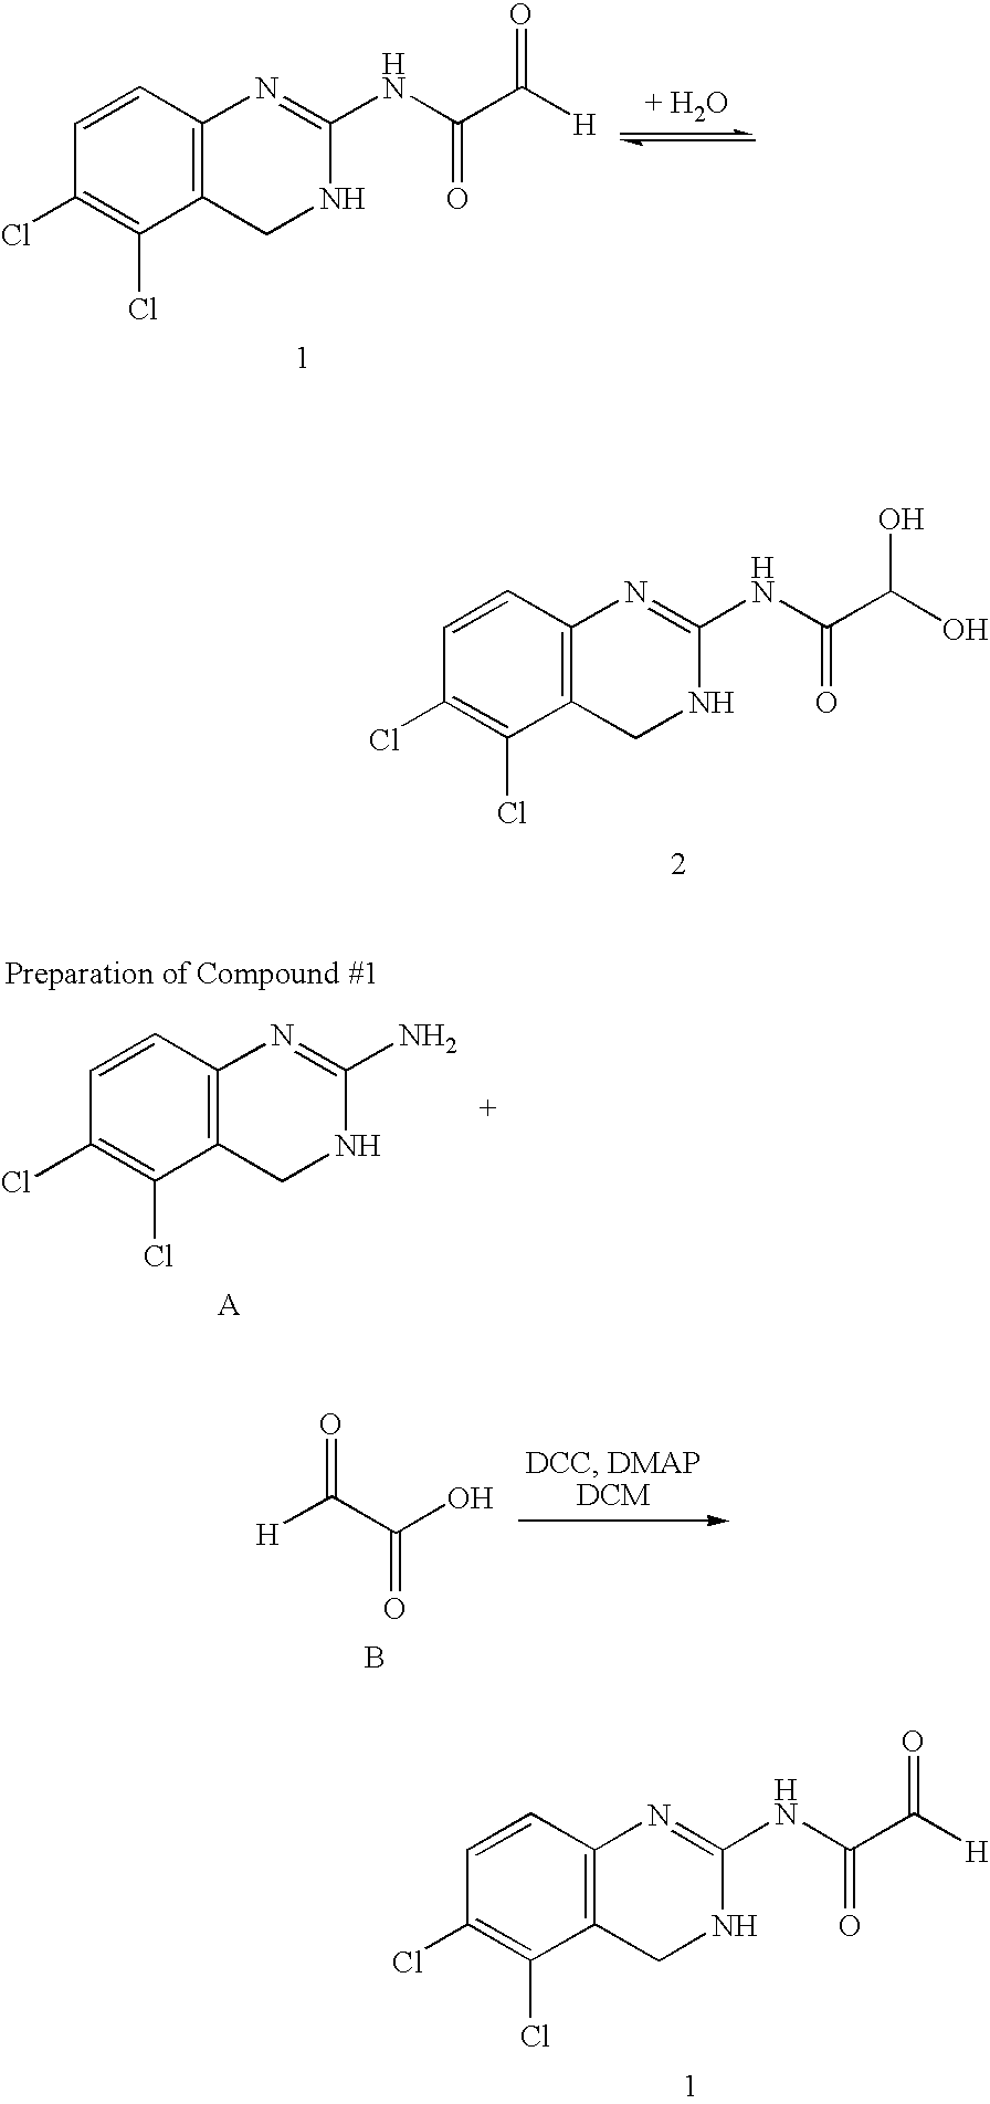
C1(Cl)=C(Cl)C2=C(C=C1)N=C(NC(=O)C([H])=O)NC2.C1(Cl)=C(Cl)C2=C(C=C1)N=C(NC(=O)C(O)O)NC2.C1=CC2=C(C(Cl)=C1Cl)CNC(N)=N2.[H]C(C(O)=O)=O.B.C1(Cl)=C(Cl)C2=C(C=C1)N=C(NC(=O)C([H])=O)NC2
